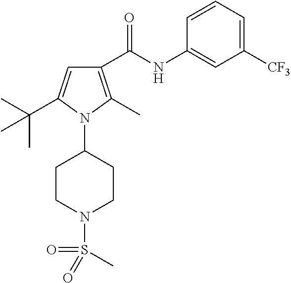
C1([CF3])=CC=CC(NC(C2=C(C)N(C3CCN(S(C)(=O)=O)CC3)C(C(C)(C)C)=C2)=O)=C1
